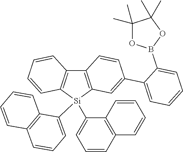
C1(C)(C)OB(C2=CC=CC=C2C2=CC3=C(C4=C([Si]3(C3=CC=CC5=C3C=CC=C5)C3=CC=CC5=C3C=CC=C5)C=CC=C4)C=C2)OC1(C)C
